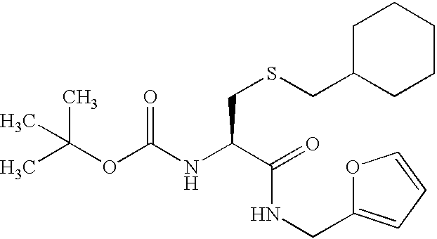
CC(OC(NC(C(=O)NCC1=CC=CO1)CSCC1CCCCC1)=O)(C)C
